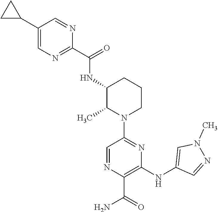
C1(NC(C2=NC=C(C3CC3)C=N2)=O)C(C)N(C2=NC(NC3=CN(C)N=C3)=C(C(=O)N)N=C2)CCC1
